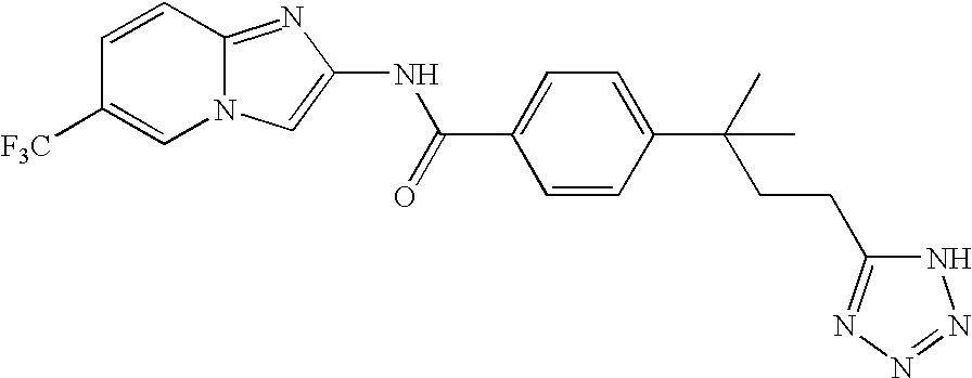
C1=CC2=NC(NC(=O)C3=CC=C(C(C)(C)CCC4=NN=NN4)C=C3)=CN2C=C1[F3C]
